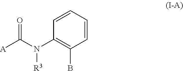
C1=CC(N(C([A])=O)[R3])=C(B)C=C1
